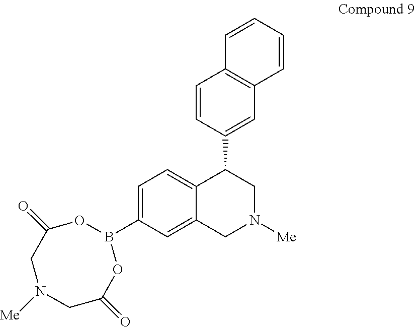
C1=CC(C2C3=CC=C(B4OC(=O)CN([Me])CC(=O)O4)C=C3CN([Me])C2)=CC2=C1C=CC=C2
